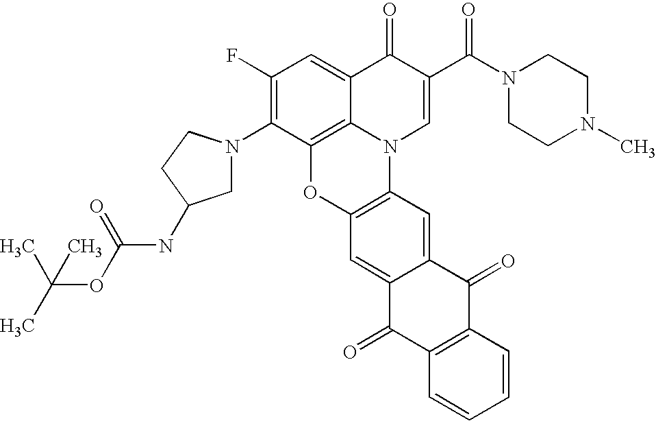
C1(F)=C(N2CC(NC(OC(C)(C)C)=O)CC2)C2=C3C(=C1)C(=O)C(C(N1CCN(C)CC1)=O)=CN3C1=C(O2)C=C2C(=C1)C(=O)C1=C(C2=O)C=CC=C1
